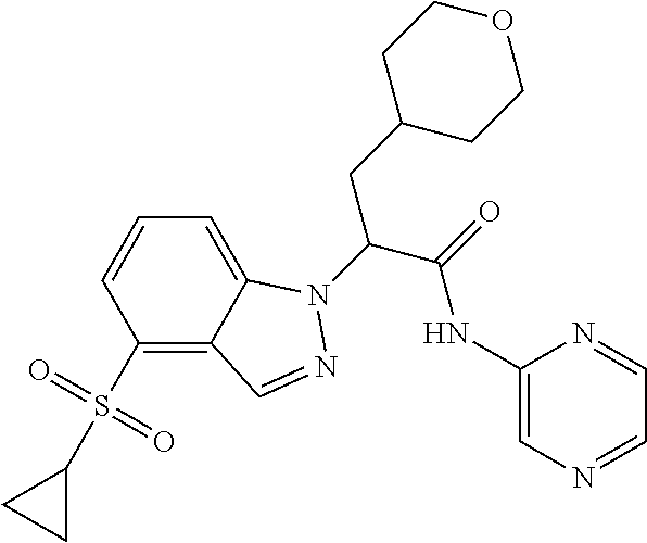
C1=C2C(=C(S(C3CC3)(=O)=O)C=C1)C=NN2C(C(=O)NC1=CN=CC=N1)CC1CCOCC1
